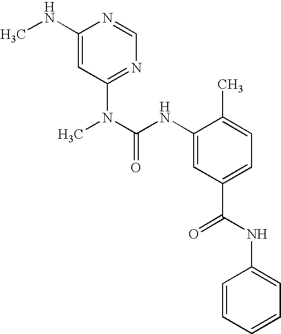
C1(NC)=CC(N(C)C(NC2=CC(C(=O)NC3=CC=CC=C3)=CC=C2C)=O)=NC=N1
